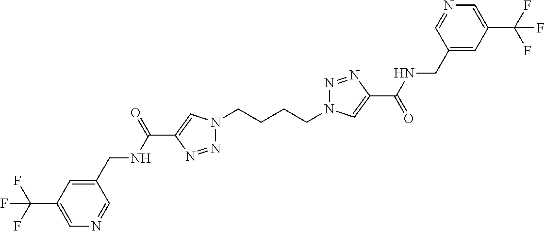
N1(CCCCN2N=NC(C(=O)NCC3=CC(C(F)(F)F)=CN=C3)=C2)N=NC(C(NCC2=CC(C(F)(F)F)=CN=C2)=O)=C1
